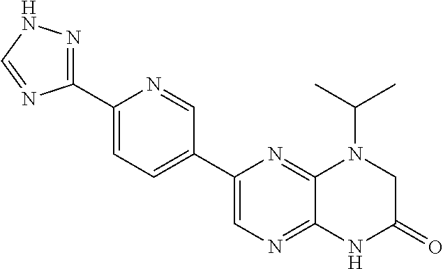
C12=NC=C(C3=CC=C(C4=NNC=N4)N=C3)N=C1N(C(C)C)CC(=O)N2
